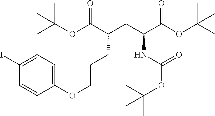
C1(OCCCC(CC(C(OC(C)(C)C)=O)NC(OC(C)(C)C)=O)C(OC(C)(C)C)=O)=CC=C(I)C=C1
